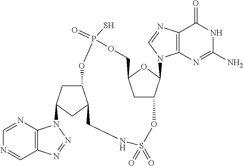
C1=NC2=C(C=N1)N=NN2C1CC2C(C1)CNS(=O)(=O)OC1CC(OC1N1C3=C(C(=O)NC(N)=N3)N=C1)COP(=O)(S)O2
